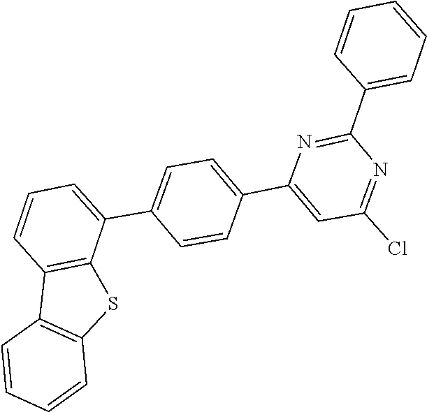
C1=C(C2=CC=CC3=C2SC2=C3C=CC=C2)C=CC(C2=CC(Cl)=NC(C3=CC=CC=C3)=N2)=C1
